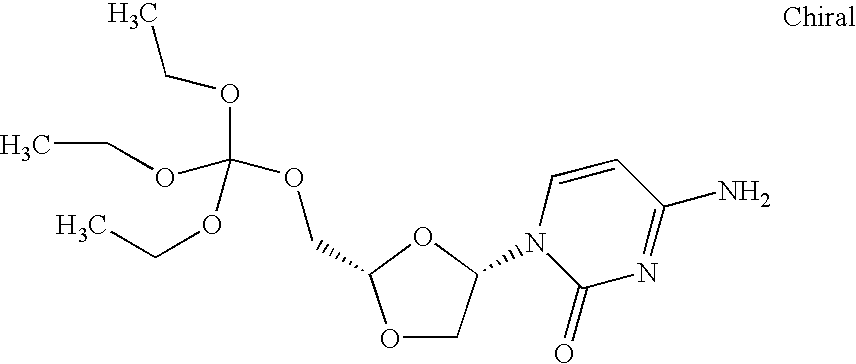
O1CC(N2C(=O)N=C(N)C=C2)OC1COC(OCC)(OCC)OCC
